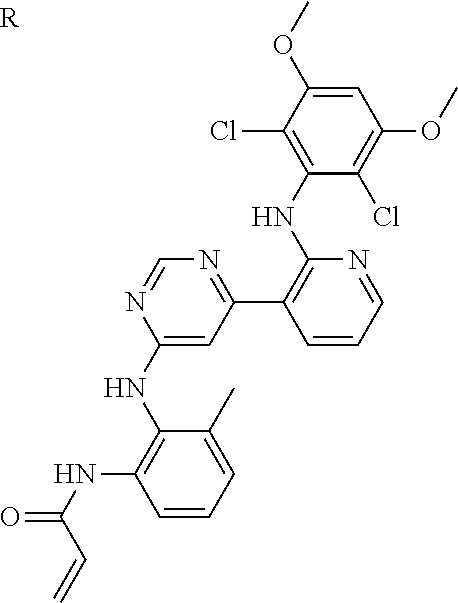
C1=CC=C(C)C(NC2=CC(C3=C(NC4=C(Cl)C(OC)=CC(OC)=C4Cl)N=CC=C3)=NC=N2)=C1NC(=O)C=C.[R]
